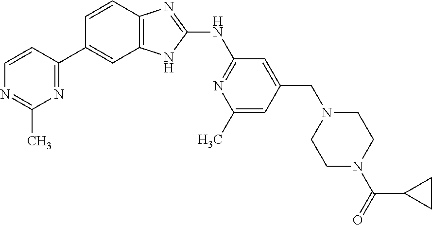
C1=CC(C2=CC3=C(C=C2)N=C(NC2=NC(C)=CC(CN4CCN(C(=O)C5CC5)CC4)=C2)N3)=NC(C)=N1
